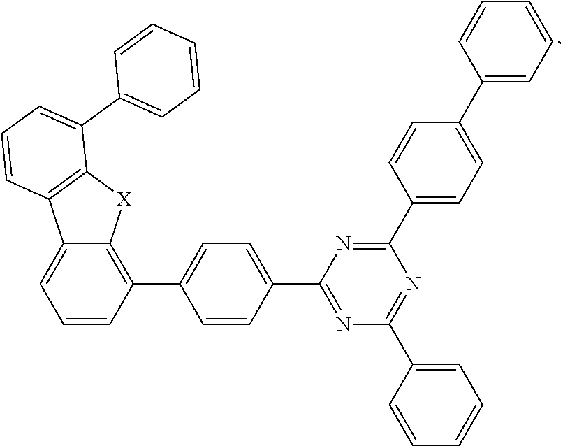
C1=CC(C2=CC=C(C3=NC(C4=CC=CC=C4)=NC(C4=CC=C(C5=CC=CC=C5)C=C4)=N3)C=C2)=C2C(=C1)C1=C([X]2)C(C2=CC=CC=C2)=CC=C1
